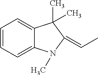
C1=CC=C2C(=C1)C(C)(C)C(=CC)N2C
